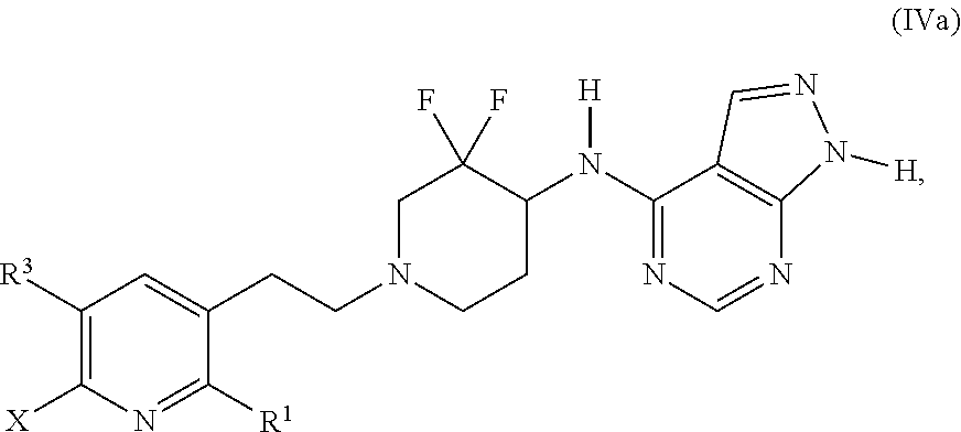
C1([R3])=C([X])N=C([R1])C(CCN2CCC(N([H])C3=NC=NC4=C3C=NN4[H])C(F)(F)C2)=C1
